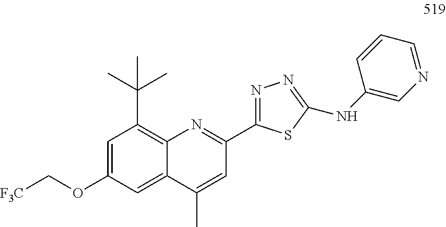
C12=C(C(C)(C)C)C=C(OC[F3C])C=C1C(C)=CC(C1=NN=C(NC3=CN=CC=C3)S1)=N2
